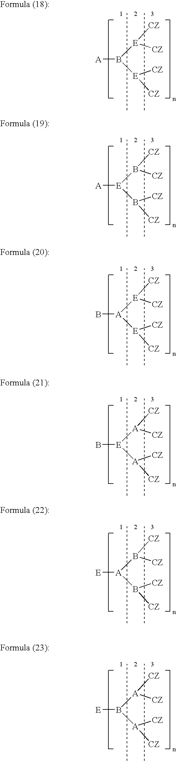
[CZ][E](B([E]([CZ])[CZ])[A])[CZ].[CZ]B([E](B([CZ])[CZ])[A])[CZ].[CZ][E]([A]([E]([CZ])[CZ])B)[CZ].[CZ][A]([E]([A]([CZ])[CZ])B)[CZ].[CZ]B([A](B([CZ])[CZ])[E])[CZ].[CZ][A](B([A]([CZ])[CZ])[E])[CZ]
